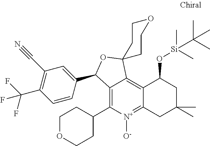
C12=C(C3CCOCC3)[N+]([O-])=C3C(=C1C1(OC2C2=CC(C#N)=C(C(F)(F)F)C=C2)CCOCC1)C(O[Si](C)(C)C(C)(C)C)CC(C)(C)C3
